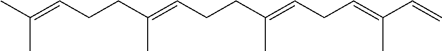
CC(=CCCC(=CCCC(=CCC=C(C=C)C)C)C)C
